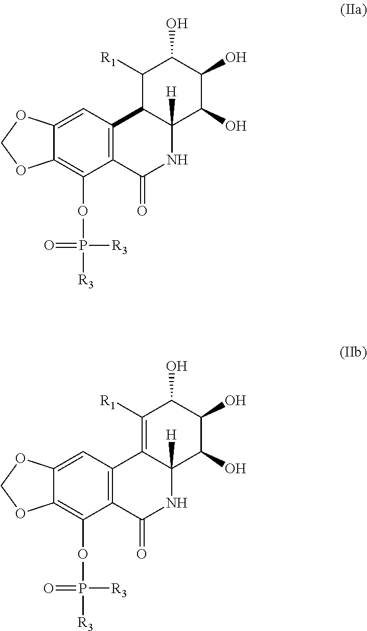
C12=CC3=C(C(OP([R3])([R3])=O)=C1OCO2)C(=O)NC1([H])C3C([R1])C(O)C(O)C1O.C12=CC3=C(C(OP([R3])([R3])=O)=C1OCO2)C(=O)NC1([H])C3=C([R1])C(O)C(O)C1O
